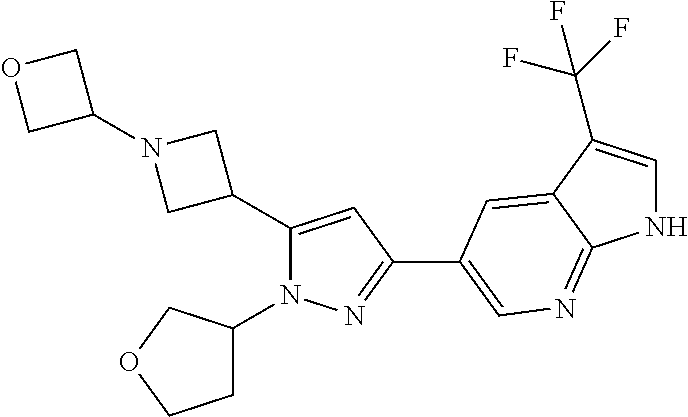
C1(C2=CC(C3=CN=C4NC=C(C(F)(F)F)C4=C3)=NN2C2CCOC2)CN(C2COC2)C1
